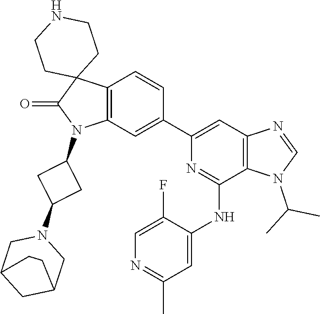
C12=C(C=C(C3=CC4=C(C(NC5=CC(C)=NC=C5F)=N3)N(C(C)C)C=N4)C=C1)N(C1CC(N3CC4CC(C3)CC4)C1)C(=O)C21CCNCC1
